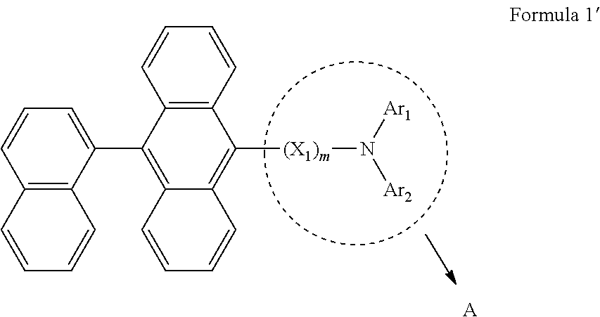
C12=c(c=CC=C1)C([(X1)m]N([Ar2])[Ar1])=C1C(=C2C2=CC=CC3=C2C=CC=C3)C=CC=C1.[A]
